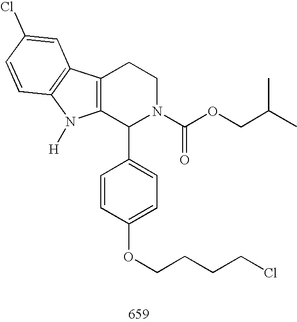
C12=C(C(C3=CC=C(OCCCCCl)C=C3)N(C(OCC(C)C)=O)CC1)N([H])C1=C2C=C(Cl)C=C1
